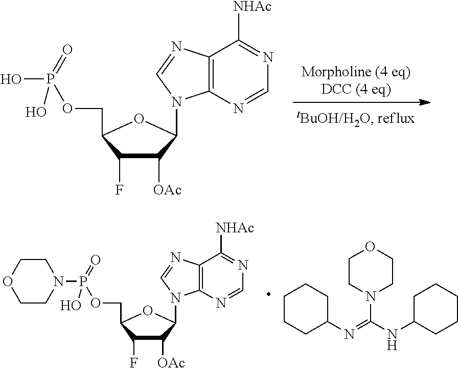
N1=C([NHAc])C2=C(N=C1)N(C1C([OAc])C(F)C(COP(N3CCOCC3)(=O)O)O1)C=N2.C1(N=C(NC2CCCCC2)N2CCOCC2)CCCCC1.N1=C([NHAc])C2=C(N=C1)N(C1C([OAc])C(F)C(COP(O)(=O)O)O1)C=N2
